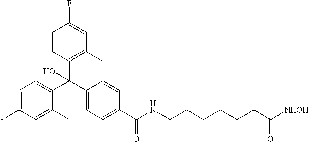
C1(F)=CC=C(C(C2=CC=C(C(NCCCCCCC([NHOH])=O)=O)C=C2)(C2=C(C)C=C(F)C=C2)O)C(C)=C1
